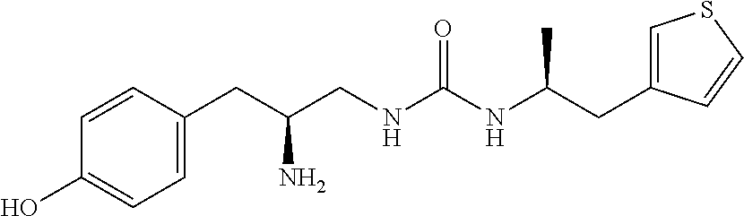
C1(CC(CNC(NC(CC2=CSC=C2)C)=O)N)=CC=C(O)C=C1
